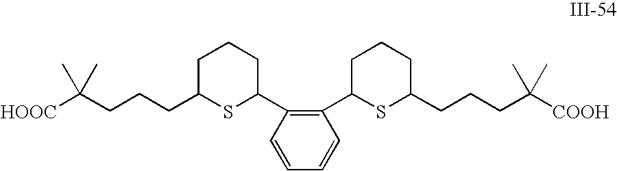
C(CCCC1SC(C2=C(C3SC(CCCC([COOH])(C)C)CCC3)C=CC=C2)CCC1)([HOOC])(C)C
